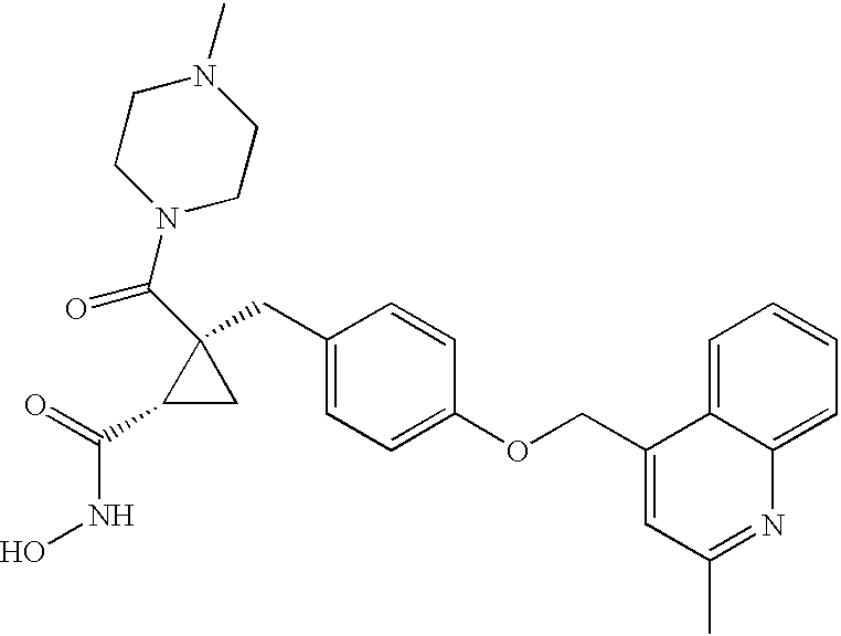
O=C(C1CC1(C(=O)N1CCN(C)CC1)CC1=CC=C(OCC2=CC(C)=NC3=CC=CC=C23)C=C1)NO
